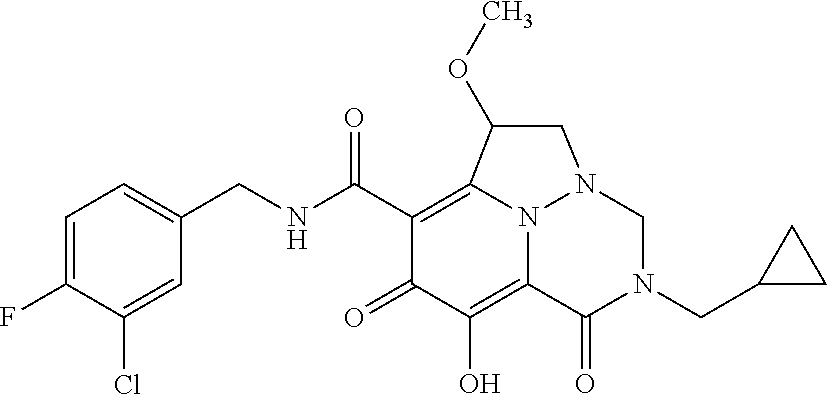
C1=C(F)C(Cl)=CC(CNC(C2=C3N4C(=C(O)C2=O)C(=O)N(CC2CC2)CN4CC3OC)=O)=C1
